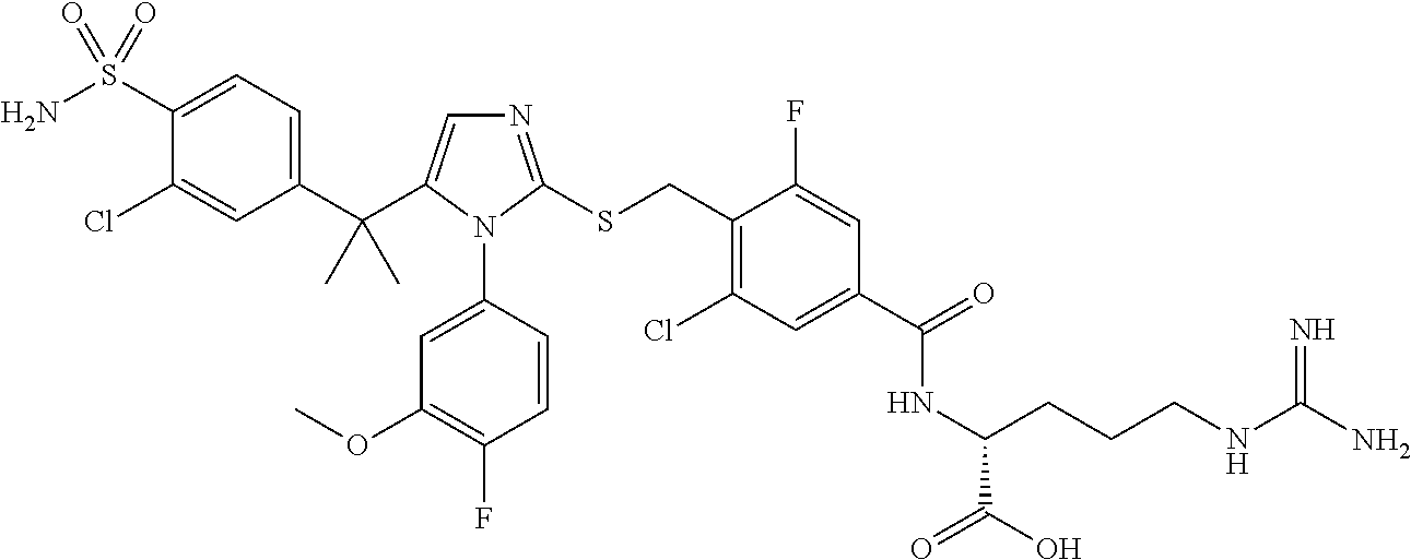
N1=C(SCC2=C(Cl)C=C(C(=O)NC(CCCNC(N)=N)C(=O)O)C=C2F)N(C2=CC(OC)=C(F)C=C2)C(C(C2=CC=C(S(N)(=O)=O)C(Cl)=C2)(C)C)=C1
